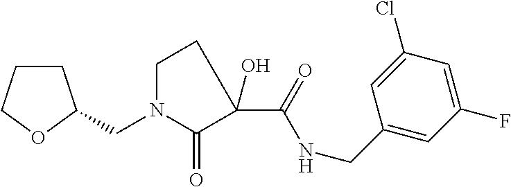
C1CCOC1CN1CCC(C(=O)NCC2=CC(F)=CC(Cl)=C2)(O)C1=O
